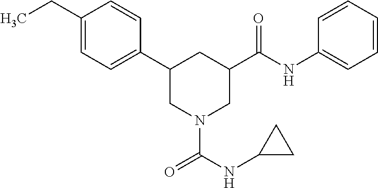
C1(CC)=CC=C(C2CN(C(NC3CC3)=O)CC(C(NC3=CC=CC=C3)=O)C2)C=C1
